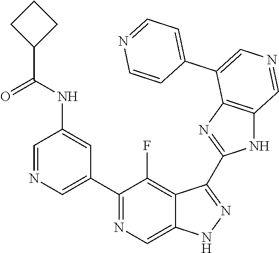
C1(C2=CN=CC(NC(=O)C3CCC3)=C2)=NC=C2C(=C1F)C(C1=NC3=C(N1)C=NC=C3C1=CC=NC=C1)=NN2
